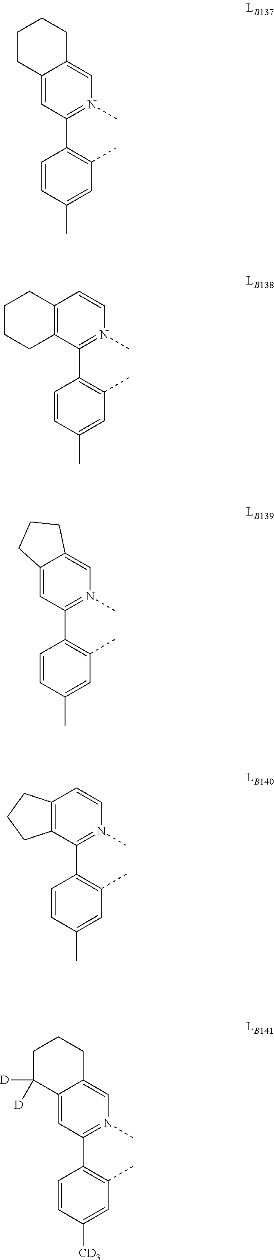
C12=C(C(C3=C(C)C=C(C)C=C3)=N(C)C=C1)CCCC2.C12=CC(C3=C(C)C=C(C)C=C3)=N(C)C=C1CCC2.C12=C(C(C3=C(C)C=C(C)C=C3)=N(C)C=C1)CCC2.C12=CC(C3=C(C)C=C([CD3])C=C3)=N(C)C=C1CCCC2([D])[D].C12=CC(C3=C(C)C=C(C)C=C3)=N(C)C=C1CCCC2
